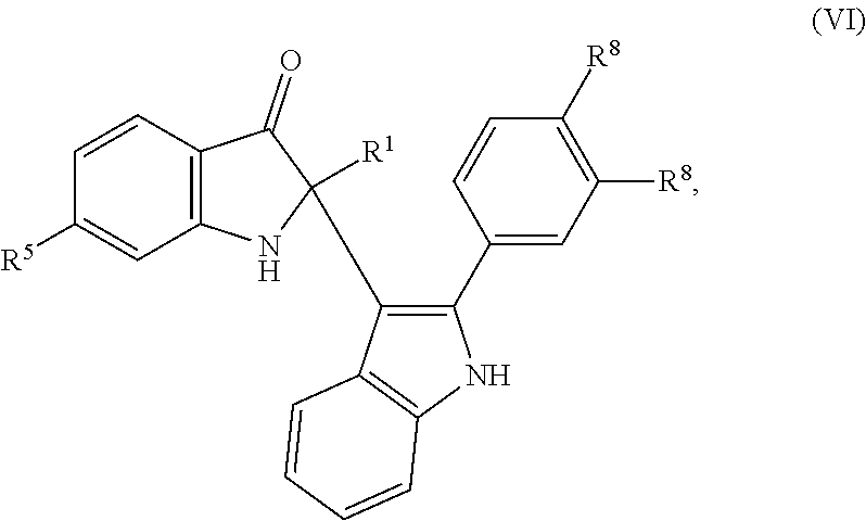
C1=CC2=C(C=C1[R5])NC([R1])(C1=C(C3=CC([R8])=C([R8])C=C3)NC3=C1C=CC=C3)C2=O
